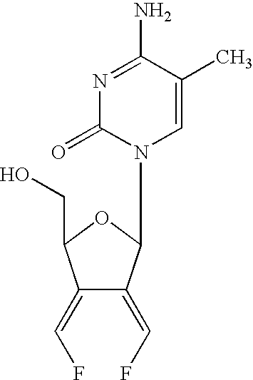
OCC1C(=CF)C(=CF)C(N2C=C(C)C(N)=NC2=O)O1
